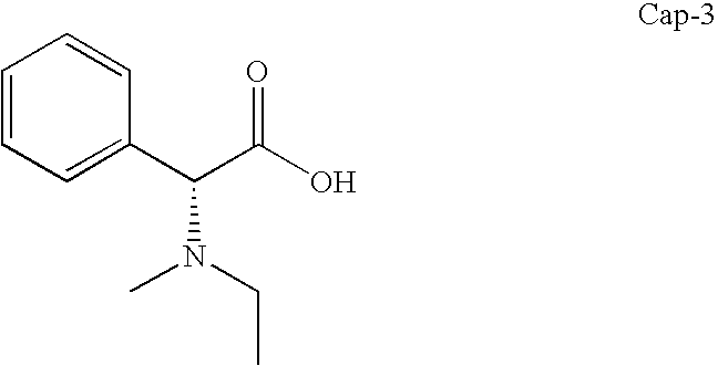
C1=CC=C(C(C(O)=O)N(CC)C)C=C1
